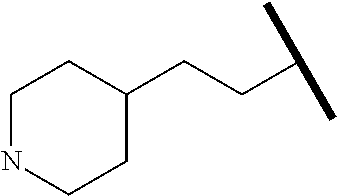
C1NCCC(CCC(C)C)C1
